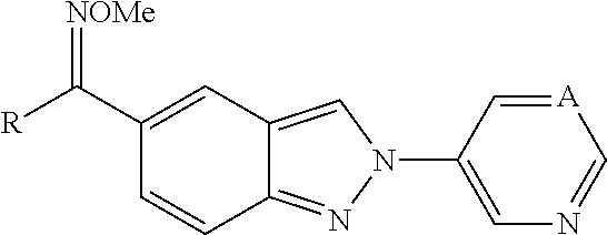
C1=CC2=NN(C3=CN=C[A]=C3)C=C2C=C1C([R])=[NOMe]
